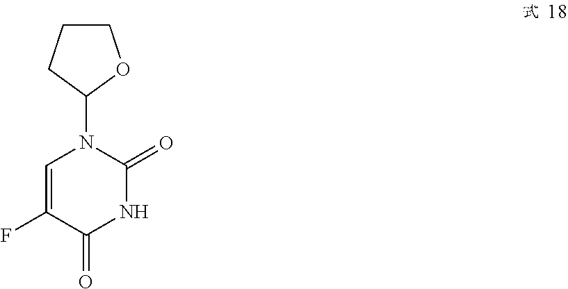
C1CCC(N2C=C(F)C(=O)NC2=O)O1
